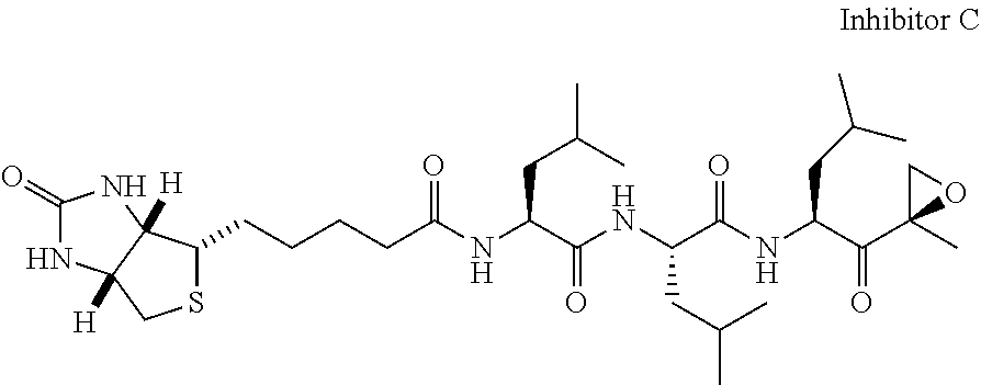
C(C(NC(C(NC(C(NC(CC(C)C)C(C1(C)OC1)=O)=O)CC(C)C)=O)CC(C)C)=O)CCCC1SCC2([H])C1([H])NC(=O)N2
